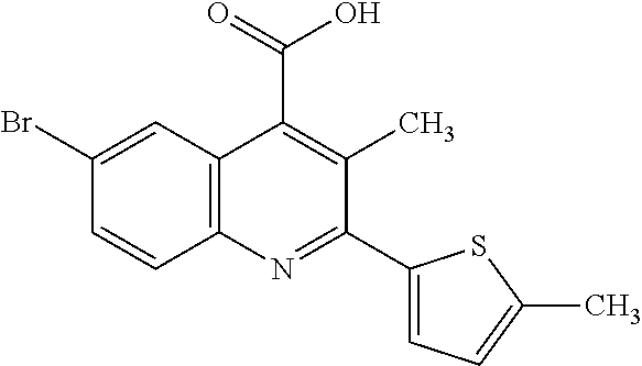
C1(Br)=CC2=C(C=C1)N=C(C1=CC=C(C)S1)C(C)=C2C(O)=O
